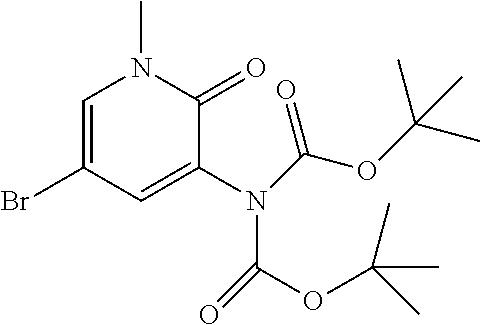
C1=C(Br)C=C(N(C(=O)OC(C)(C)C)C(=O)OC(C)(C)C)C(=O)N1C
